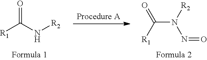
[R1]C(N[R2])=O.C(N(N=O)[R2])(=O)[R1]
